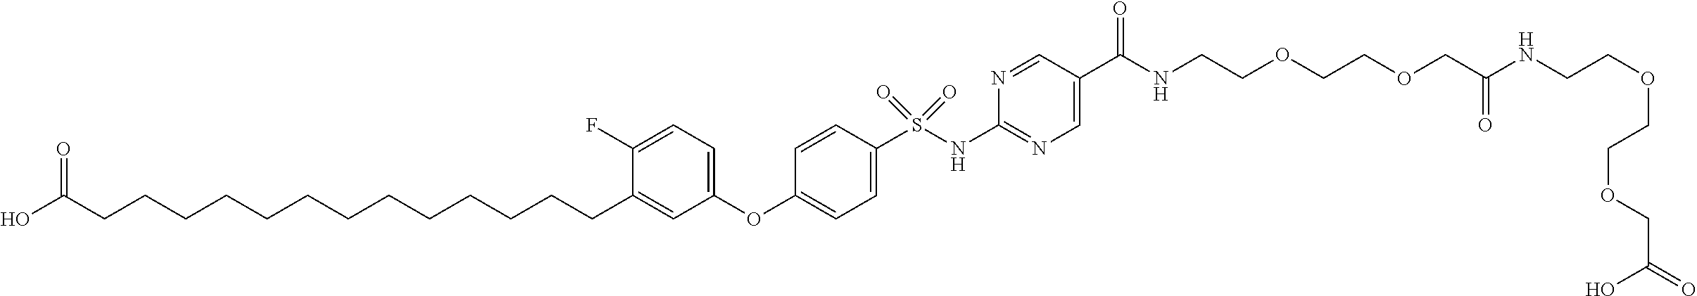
OC(CCCCCCCCCCCCCC1=CC(OC2=CC=C(S(NC3=NC=C(C(NCCOCCOCC(NCCOCCOCC(=O)O)=O)=O)C=N3)(=O)=O)C=C2)=CC=C1F)=O
